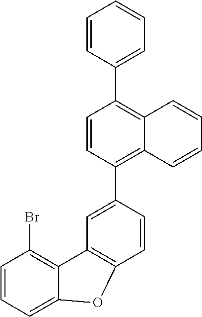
C12=C(Br)C=CC=C1OC1=C2C=C(C2=C3C(=C(C4=CC=CC=C4)C=C2)C=CC=C3)C=C1
